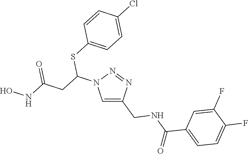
N1=NC(CNC(C2=CC=C(F)C(F)=C2)=O)=CN1C(CC(NO)=O)SC1=CC=C(Cl)C=C1
